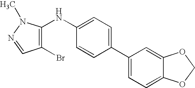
C12=CC=C(C3=CC=C(NC4=C(Br)C=NN4C)C=C3)C=C1OCO2
